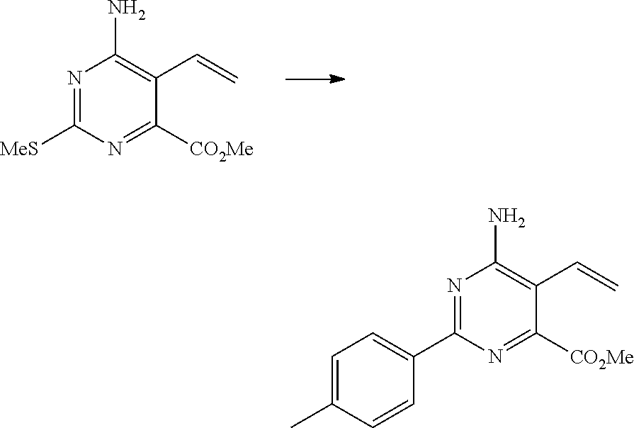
N1=C([MeS])N=C([CO2Me])C(C=C)=C1N.N1=C(C2=CC=C(C)C=C2)N=C([CO2Me])C(C=C)=C1N
